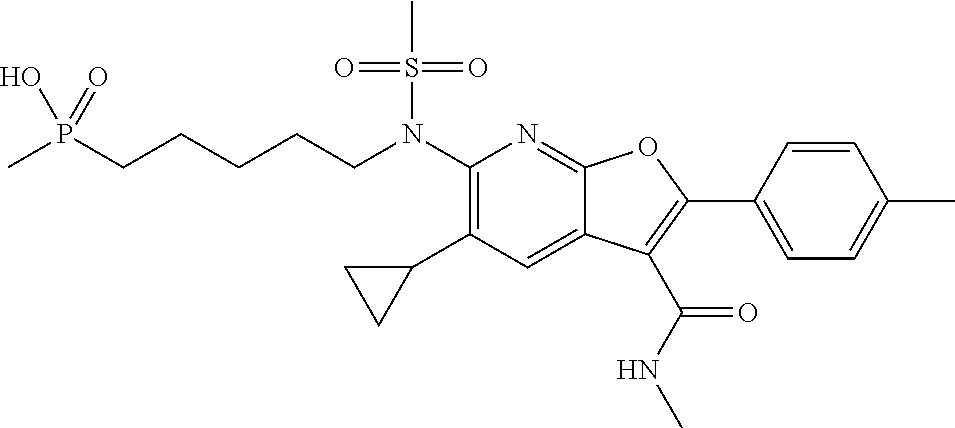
N(C1=C(C2CC2)C=C2C(=N1)OC(C1=CC=C(C)C=C1)=C2C(NC)=O)(S(C)(=O)=O)CCCCCP(O)(C)=O
